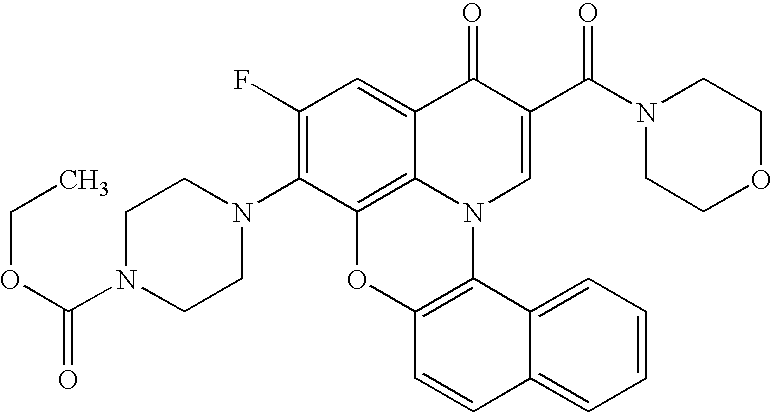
C1(N2CCN(C(OCC)=O)CC2)=C(F)C=C2C3=C1OC1=C(N3C=C(C(N3CCOCC3)=O)C2=O)C2=CC=CC=C2C=C1
